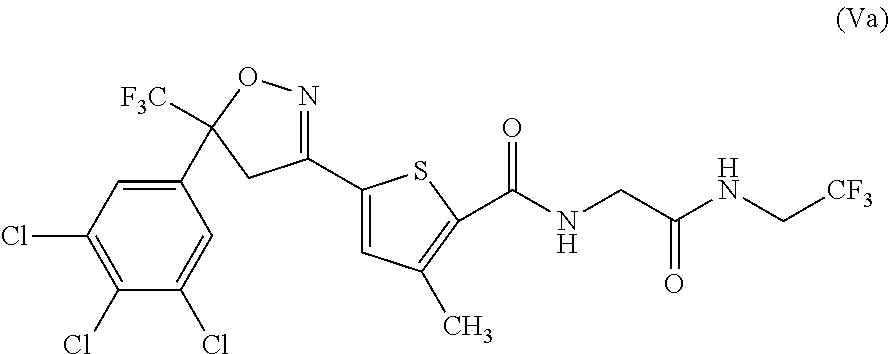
C1(C2([F3C])ON=C(C3=CC(C)=C(C(NCC(=O)NC[CF3])=O)S3)C2)=CC(Cl)=C(Cl)C(Cl)=C1
